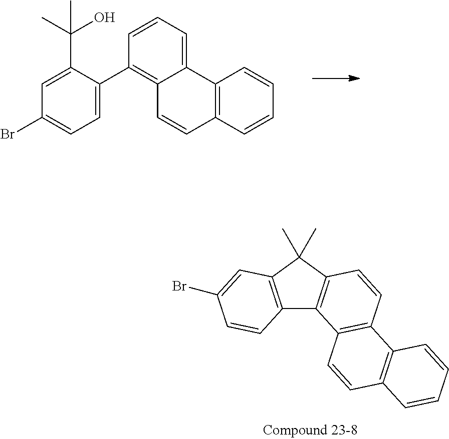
OC(C1=CC(Br)=CC=C1C1=C2C(=CC=C1)C1=C(C=C2)C=CC=C1)(C)C.C12=C(C(C)(C)C3=C1C1=C(C=C3)C3=C(C=C1)C=CC=C3)C=C(Br)C=C2
